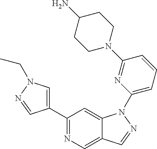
C1(C2=CN(CC)N=C2)=NC=C2C(=C1)N(C1=CC=CC(N3CCC(N)CC3)=N1)N=C2
